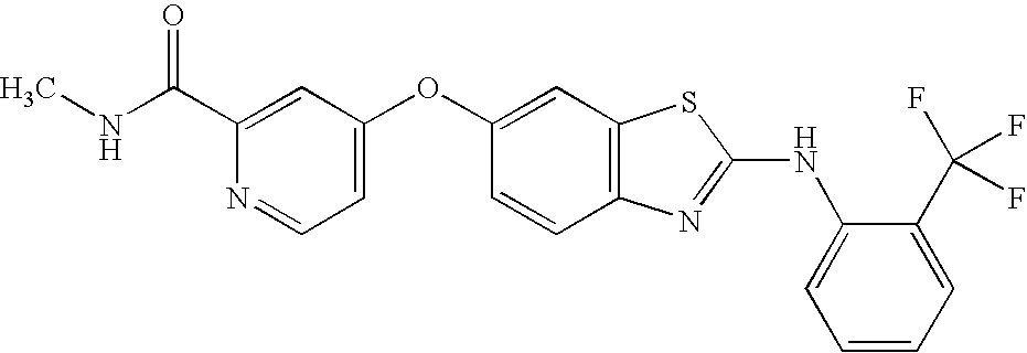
C1(C(NC)=O)=CC(OC2=CC3=C(C=C2)N=C(NC2=CC=CC=C2C(F)(F)F)S3)=CC=N1
